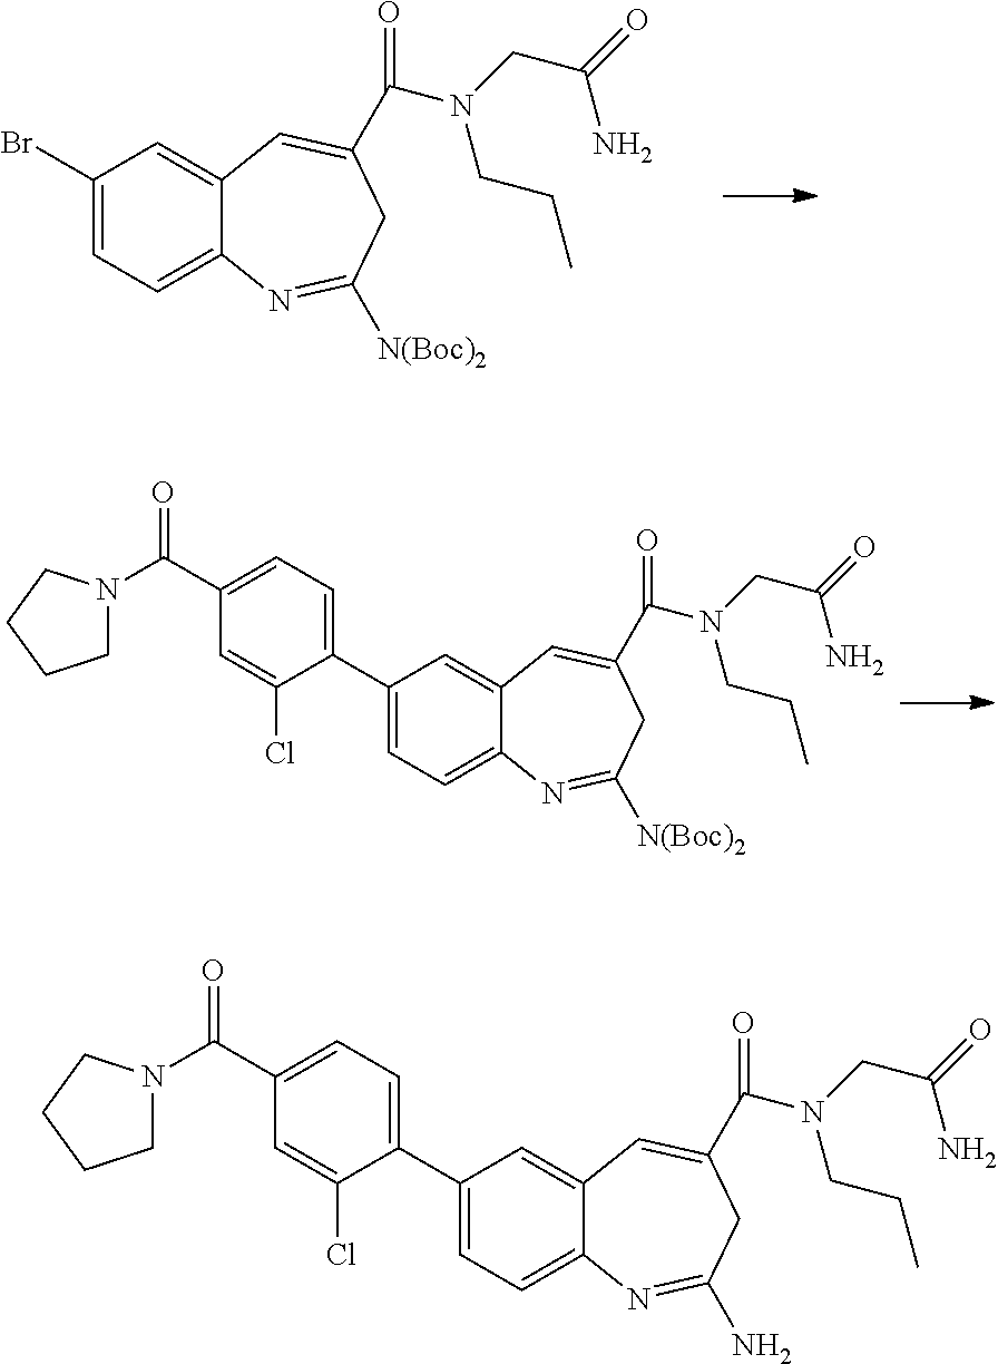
C1(Br)=CC=C2C(=C1)C=C(C(=O)N(CC(N)=O)CCC)CC([N(Boc)2])=N2.C1(C2=CC=C(C(N3CCCC3)=O)C=C2Cl)=CC=C2C(=C1)C=C(C(=O)N(CC(N)=O)CCC)CC([N(Boc)2])=N2.C1(C2=CC=C(C(N3CCCC3)=O)C=C2Cl)=CC=C2C(=C1)C=C(C(=O)N(CC(N)=O)CCC)CC(N)=N2
